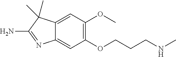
N(CCCOC1=C(OC)C=C2C(=C1)N=C(N)C2(C)C)C
